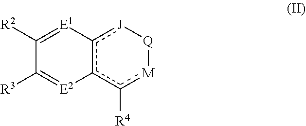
c12c(c([R4])[M][Q][J]1)[E2]=C([R3])C([R2])=[E1]2
